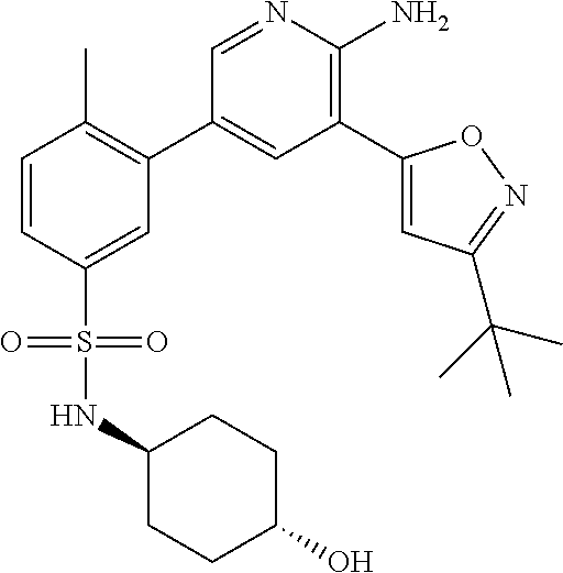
C1=CC(S(NC2CCC(O)CC2)(=O)=O)=CC(C2=CC(C3=CC(C(C)(C)C)=NO3)=C(N)N=C2)=C1C
